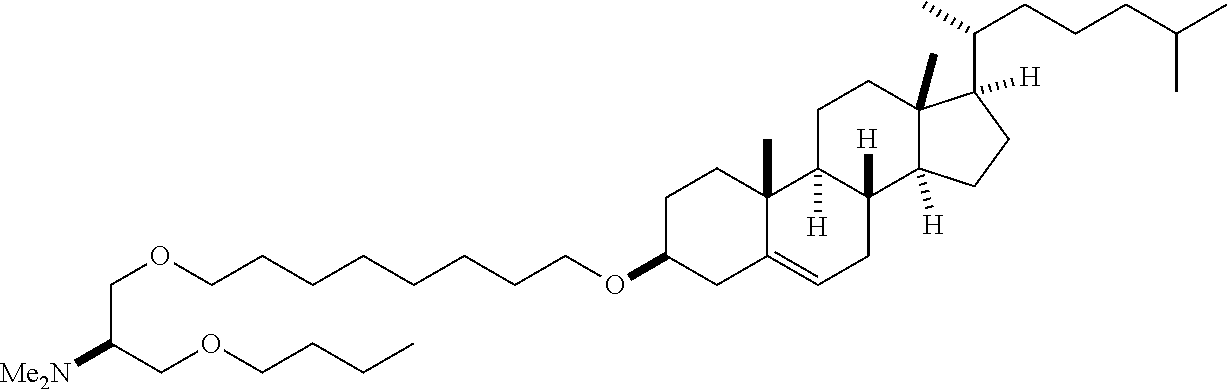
C(CCCCCCOC1CC2=CCC3([H])C([H])(C2(C)CC1)CCC1(C)C3([H])CCC1(C(C)CCCC(C)C)[H])COCC(COCCCC)[Me2N]
